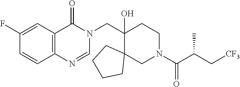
C1(CN2C(=O)C3=C(N=C2)C=CC(F)=C3)(O)C2(CN(C(C(C[CF3])C)=O)CC1)CCCC2
